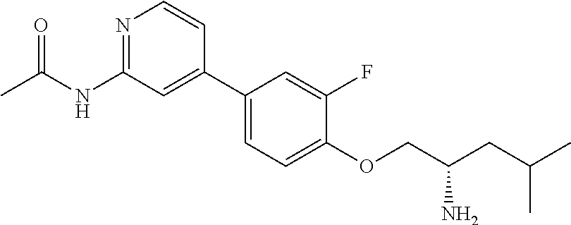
N1=C(NC(C)=O)C=C(C2=CC=C(OCC(CC(C)C)N)C(F)=C2)C=C1
